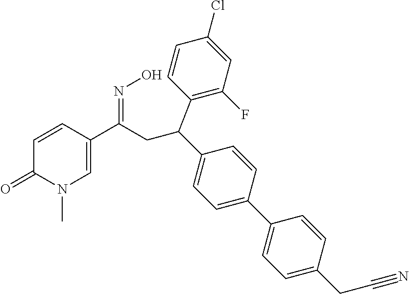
C1=CC(C(CC(C2=CC=C(C3=CC=C(CC#N)C=C3)C=C2)C2=C(F)C=C(Cl)C=C2)=NO)=CN(C)C1=O
